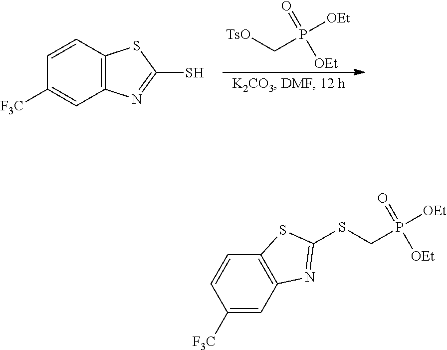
[TsO]CP(=O)([OEt])[OEt].C1=CC2=C(C=C1[F3C])N=C(S)S2.C1=CC2=C(C=C1[F3C])N=C(SCP(=O)([OEt])[OEt])S2
